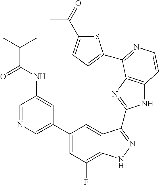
C1=C(C2=CC(F)=C3C(=C2)C(C2=NC4=C(N2)C=CN=C4C2=CC=C(C(=O)C)S2)=NN3)C=C(NC(=O)C(C)C)C=N1
